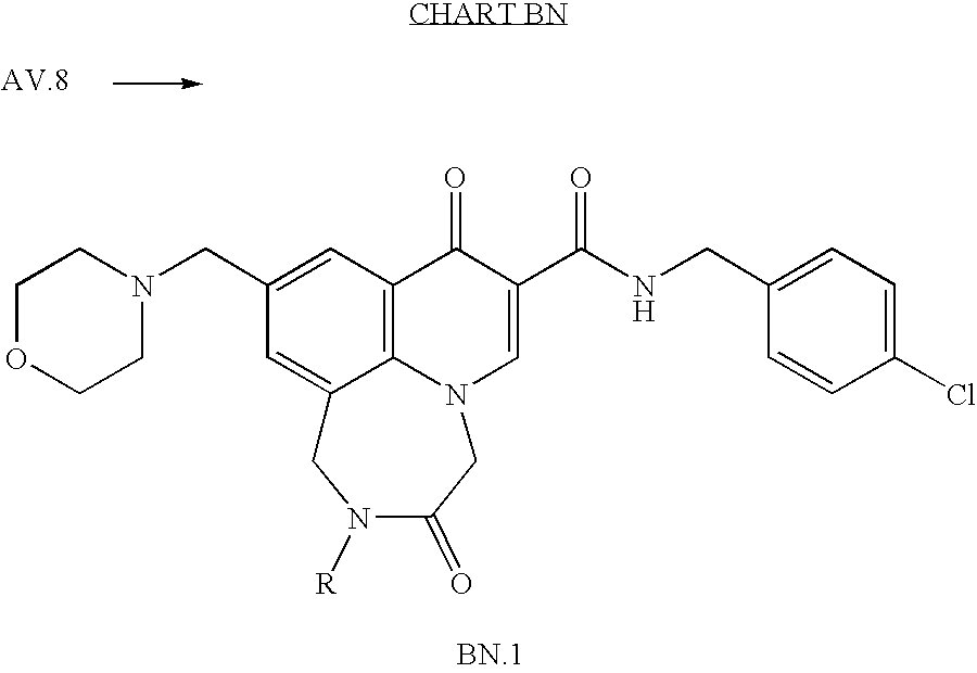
C1OCCN(CC2=CC3=C4C(=C2)CN([R])C(=O)CN4C=C(C(NCC2=CC=C(Cl)C=C2)=O)C3=O)C1
